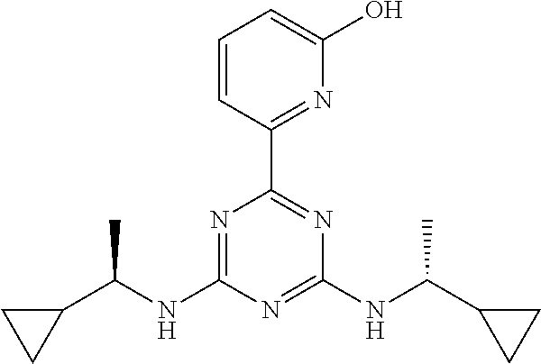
N1=C(NC(C2CC2)C)N=C(NC(C2CC2)C)N=C1C1=NC(O)=CC=C1
